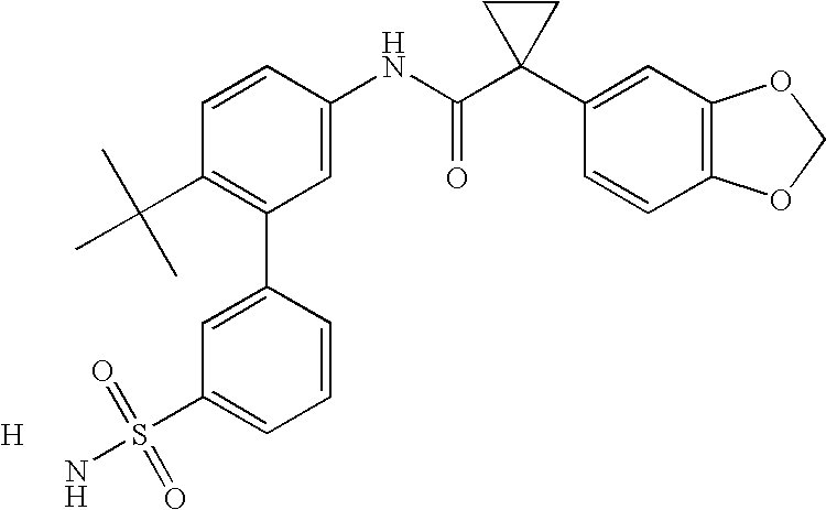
C1=CC(NC(C2(C3=CC4=C(C=C3)OCO4)CC2)=O)=CC(C2=CC(S(=O)(=O)N)=CC=C2)=C1C(C)(C)C.[H]
